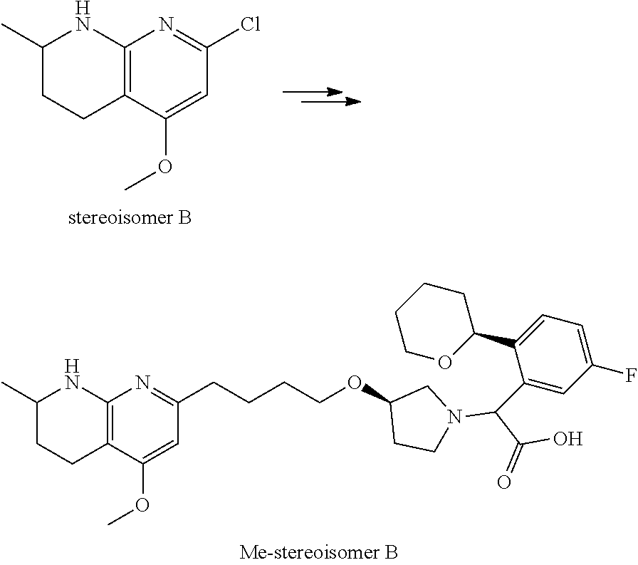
C12=C(C(OC)=CC(CCCCOC3CCN(C(C(=O)O)C4=CC(F)=CC=C4C4OCCCC4)C3)=N1)CCC(C)N2.C12=C(C(OC)=CC(Cl)=N1)CCC(C)N2
